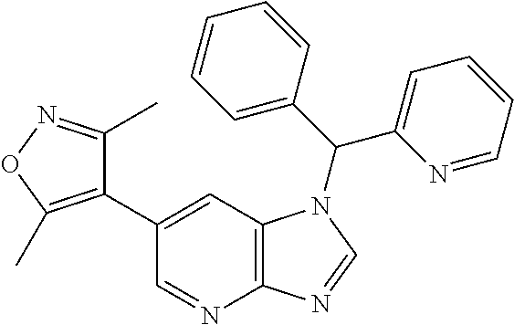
C12=C(C=C(C3=C(C)ON=C3C)C=N1)N(C(C1=CC=CC=N1)C1=CC=CC=C1)C=N2
